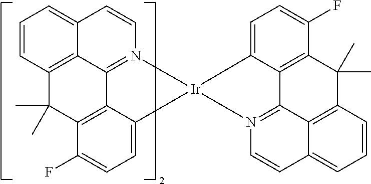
C12=CC=CC3=C1C1=N(C=C2)[Ir]2(C4=CC=C(F)C(=C14)C3(C)C)C1=CC=C(F)C3=C1C1=N2C=CC2=CC=CC(=C12)C3(C)C
